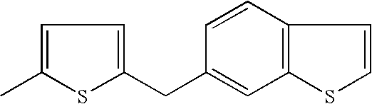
C1=C(C)SC(CC2=CC3=C(C=C2)C=CS3)=C1
